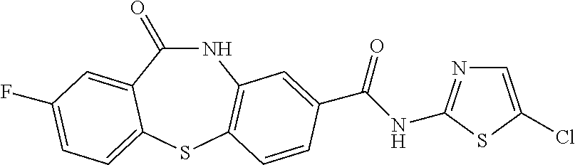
C1(=O)NC2=C(SC3=CC=C(F)C=C13)C=CC(C(NC1=NC=C(Cl)S1)=O)=C2
